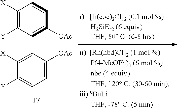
C1([X])=C([Y])C(C2=C([X])C([Y])=CC=C2[OAc])=C([OAc])C=C1
